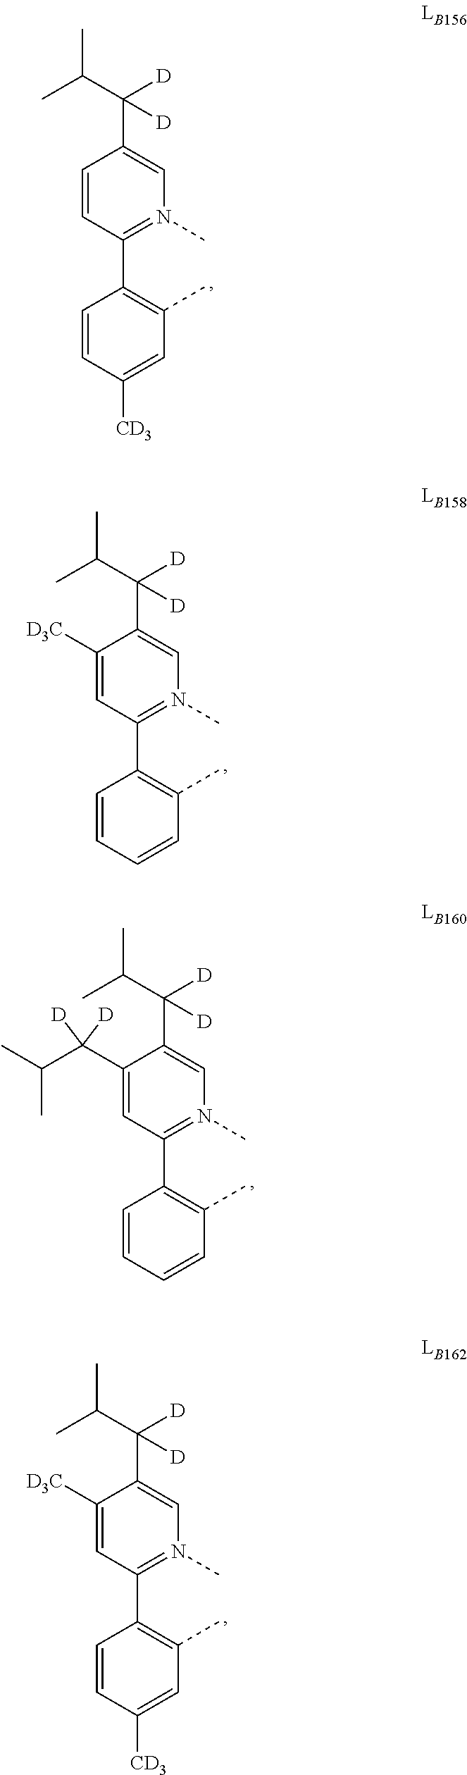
C1=CC([CD3])=CC(C)=C1C1=N(C)C=C(C(C(C)C)([D])[D])C=C1.C1=CC=CC(C)=C1C1=N(C)C=C(C(C(C)C)([D])[D])C([D3C])=C1.C1=CC=CC(C)=C1C1=N(C)C=C(C(C(C)C)([D])[D])C(C(C(C)C)([D])[D])=C1.C1=CC([CD3])=CC(C)=C1C1=N(C)C=C(C(C(C)C)([D])[D])C([D3C])=C1
